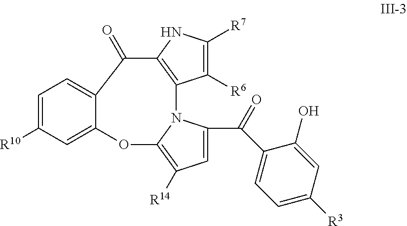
C1([R6])=C([R7])NC2=C1N1C(C(=O)C3=CC=C([R3])C=C3O)=CC([R14])=C1OC1=CC([R10])=CC=C1C2=O
